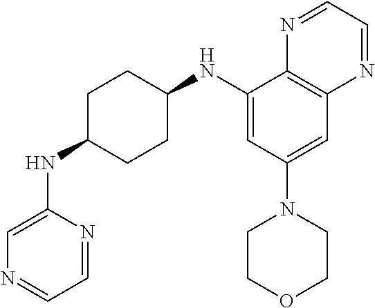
C1=NC(NC2CCC(NC3=CC(N4CCOCC4)=CC4=C3N=CC=N4)CC2)=CN=C1
